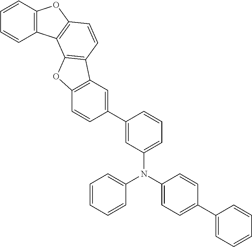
C1(N(C2=CC=C(C3=CC=CC=C3)C=C2)C2=CC=CC(C3=CC4=C(C=C3)OC3=C4C=CC4=C3C3=C(O4)C=CC=C3)=C2)=CC=CC=C1
